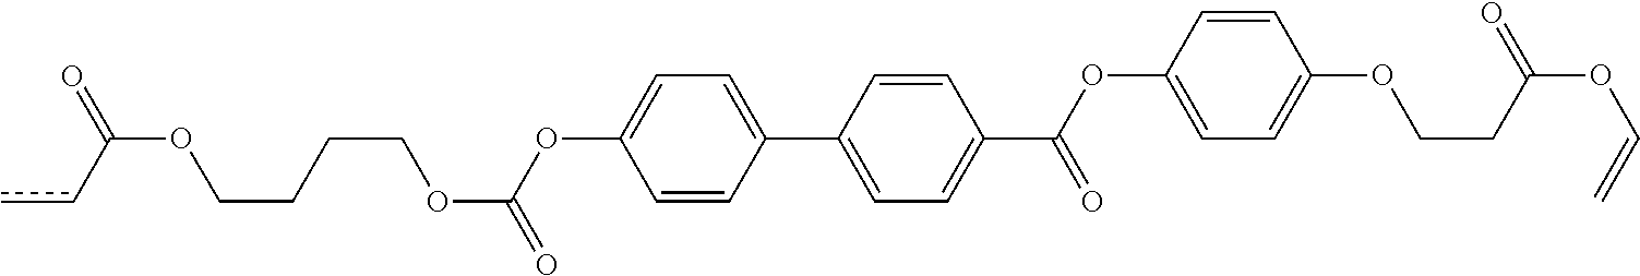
C1=CC(C2=CC=C(C(=O)OC3=CC=C(OCCC(OC=C)=O)C=C3)C=C2)=CC=C1OC(OCCCCOC(cc)=O)=O
